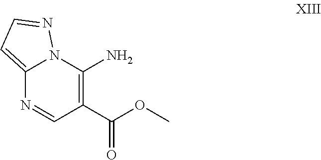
C12=CC=NN1C(N)=C(C(OC)=O)C=N2
